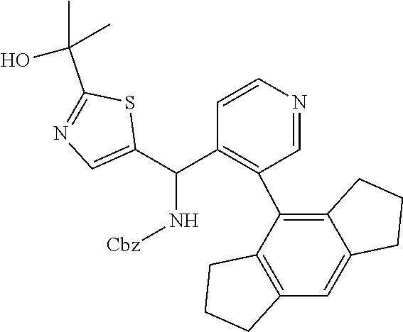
C1(C(O)(C)C)=NC=C(C(C2=C(C3=C4CCCC4=CC4=C3CCC4)C=NC=C2)N[Cbz])S1
